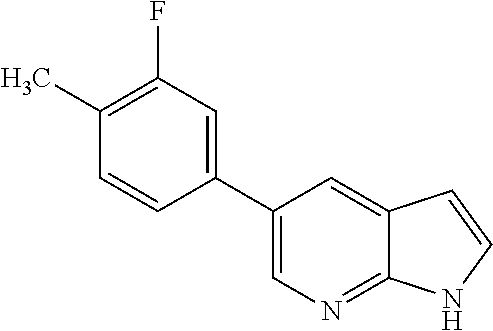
C1(C2=CC(F)=C(C)C=C2)=CN=C2C(=C1)C=CN2
